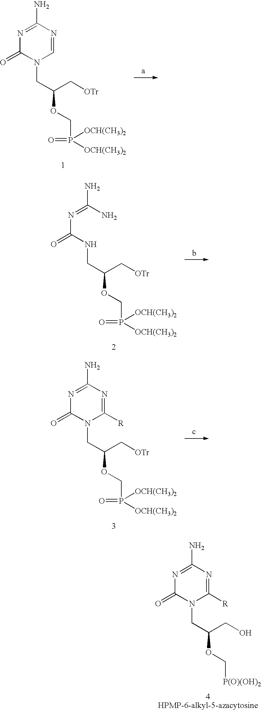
N1=C(N)N=CN(CC(OCP(=O)([OCH(CH3)2])[OCH(CH3)2])C[OTr])C1=O.N(C(=O)NCC(OCP(=O)([OCH(CH3)2])[OCH(CH3)2])C[OTr])=C(N)N.N1=C(N)N=C([R])N(CC(OCP(=O)([OCH(CH3)2])[OCH(CH3)2])C[OTr])C1=O.N1=C(N)N=C([R])N(CC(OC[P(O)(OH)2])CO)C1=O
